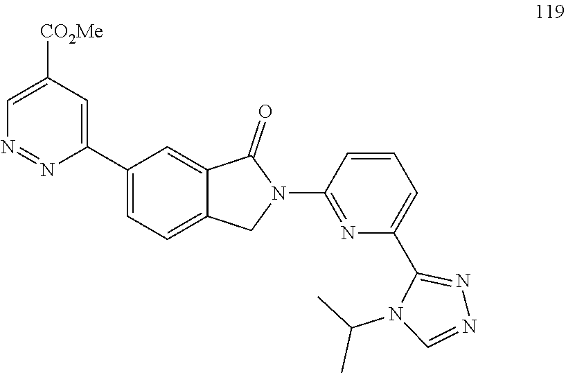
C1=C(C2=CC([CO2Me])=CN=N2)C=C2C(=C1)CN(C1=NC(C3=NN=CN3C(C)C)=CC=C1)C2=O
